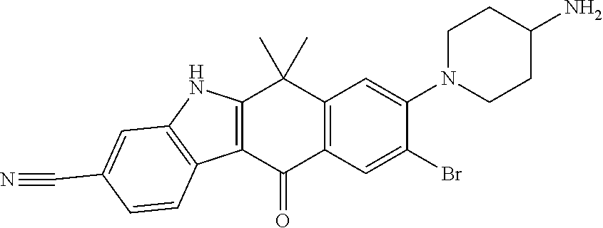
C12=C(C(=O)C3=C(C1(C)C)C=C(N1CCC(N)CC1)C(Br)=C3)C1=C(N2)C=C(C#N)C=C1
